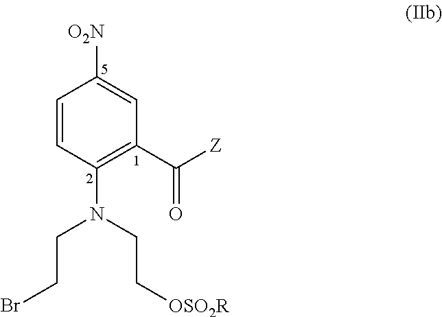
C1=CC(N(CC[OSO2R])CCBr)=C(C([Z])=O)C=C1[O2N]
